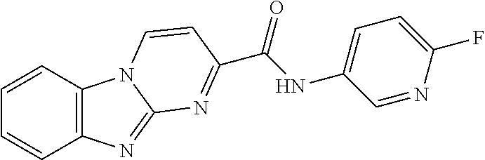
C1=CC2=C(C=C1)N=C1N2C=CC(C(=O)NC2=CC=C(F)N=C2)=N1
